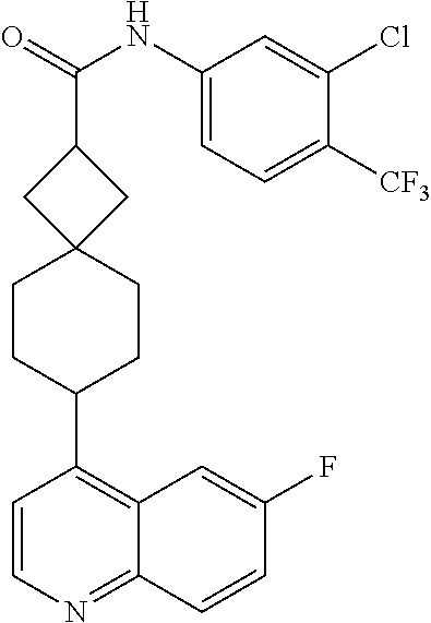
C1=CN=C2C(=C1C1CCC3(CC1)CC(C(=O)NC1=CC=C([CF3])C(Cl)=C1)C3)C=C(F)C=C2
